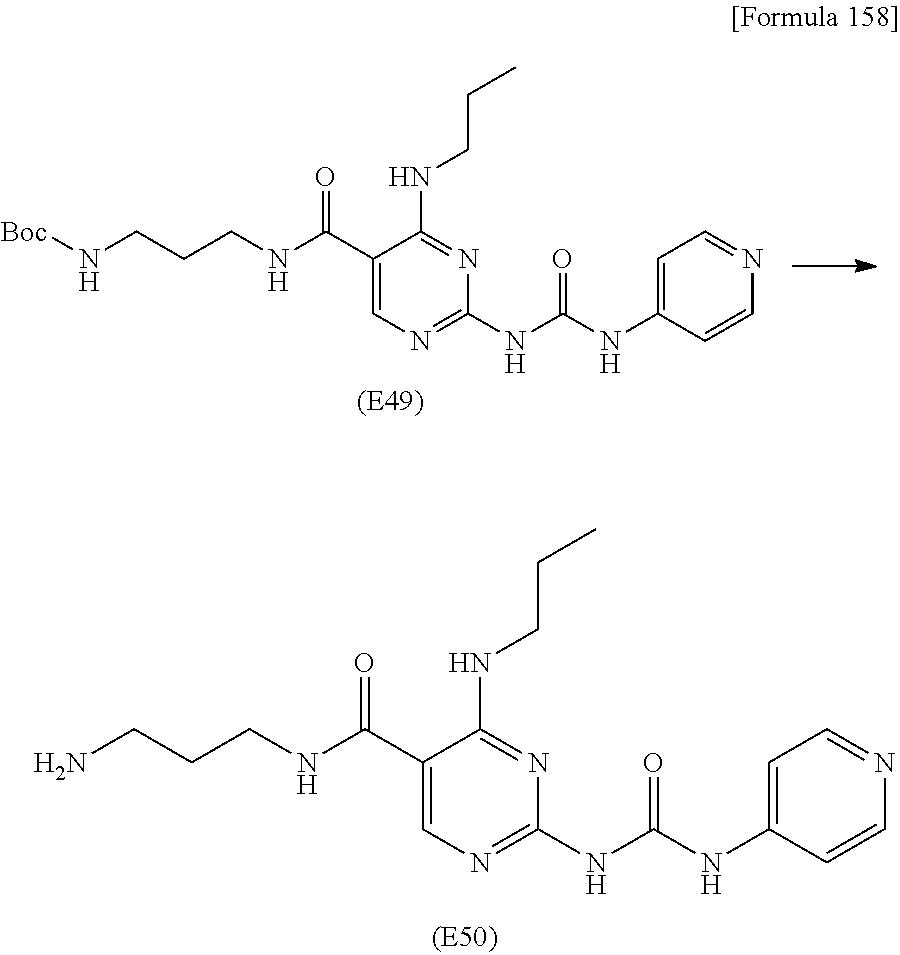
C1(C(NCCCN[Boc])=O)=CN=C(NC(NC2=CC=NC=C2)=O)N=C1NCCC.C1(C(NCCCN)=O)=CN=C(NC(NC2=CC=NC=C2)=O)N=C1NCCC
